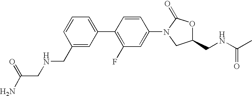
C1=CC=C(C2=C(F)C=C(N3CC(CNC(C)=O)OC3=O)C=C2)C=C1CNCC(N)=O
